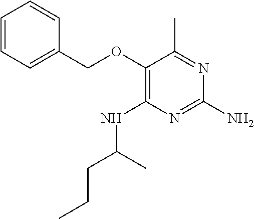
C(OC1=C(NC(CCC)C)N=C(N)N=C1C)C1=CC=CC=C1
